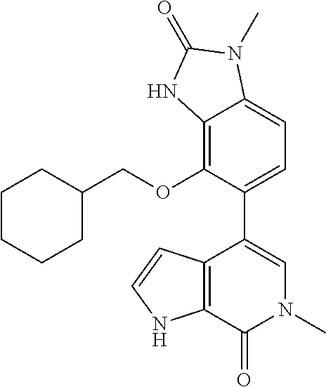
C1=C(C2=CN(C)C(=O)C3=C2C=CN3)C(OCC2CCCCC2)=C2C(=C1)N(C)C(=O)N2
